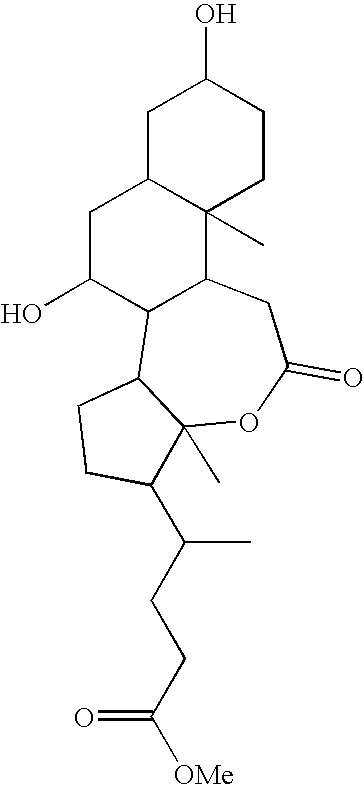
C1C2C(C)(CCC1O)C1C(C(O)C2)C2C(C)(OC(=O)C1)C(C(CCC([OMe])=O)C)CC2
